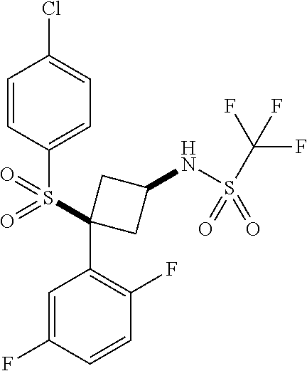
ClC1=CC=C(S(=O)(C2(C3=C(F)C=CC(F)=C3)CC(NS(=O)(=O)C(F)(F)F)C2)=O)C=C1
